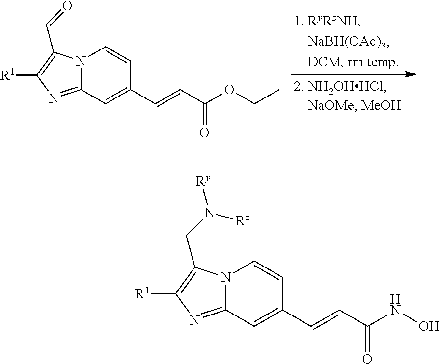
N12C(=NC([R1])=C1C=O)C=C(C=CC(OCC)=O)C=C2.N12C(=NC([R1])=C1CN([Ry])[Rz])C=C(C=CC(NO)=O)C=C2
